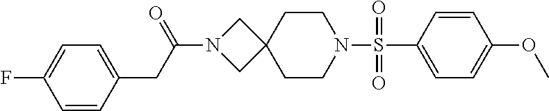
C(N1CC2(C1)CCN(S(C1=CC=C(OC)C=C1)(=O)=O)CC2)(CC1=CC=C(F)C=C1)=O
